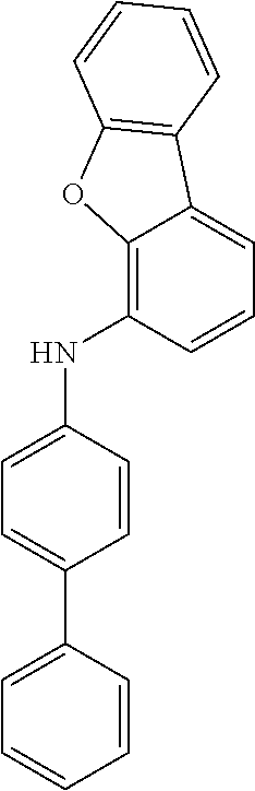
C1=CC(NC2=C3C(=CC=C2)C2=C(O3)C=CC=C2)=CC=C1C1=CC=CC=C1
